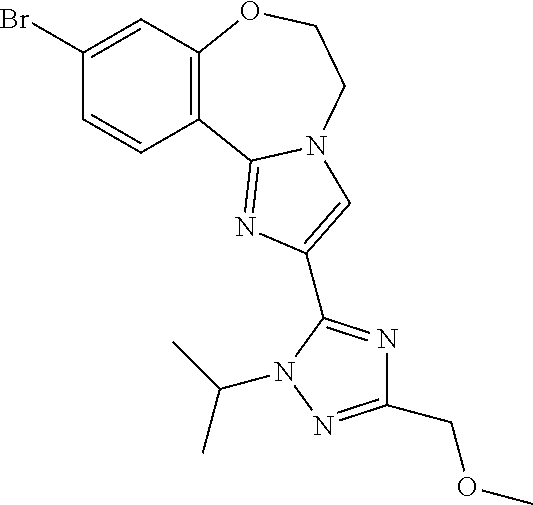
C12=C(OCCN3C1=NC(C1=NC(COC)=NN1C(C)C)=C3)C=C(Br)C=C2
